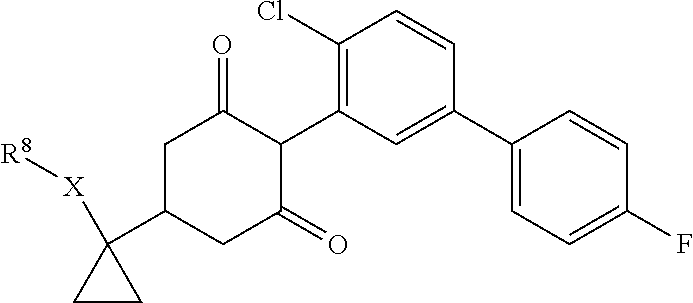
C1(C2=CC(C3C(=O)CC(C4([X][R8])CC4)CC3=O)=C(Cl)C=C2)=CC=C(F)C=C1
